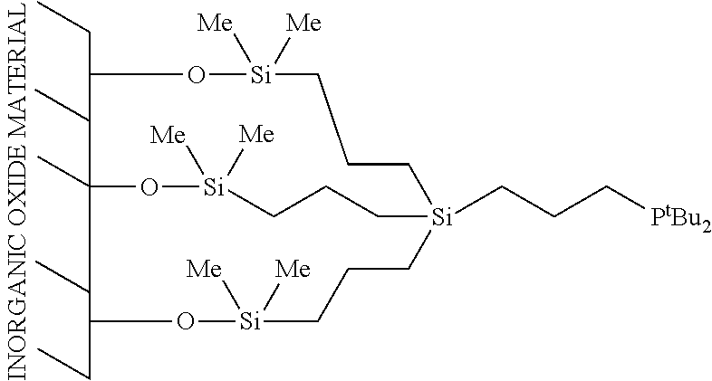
C1(CC)O[Si]([Me])([Me])CCC[Si]2(CCC[PtBu2])CCC[Si]([Me])([Me])OC1(C)C(CC)O[Si]([Me])([Me])CCC2
